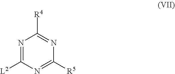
[L2]C1=NC([R4])=NC([R5])=N1
